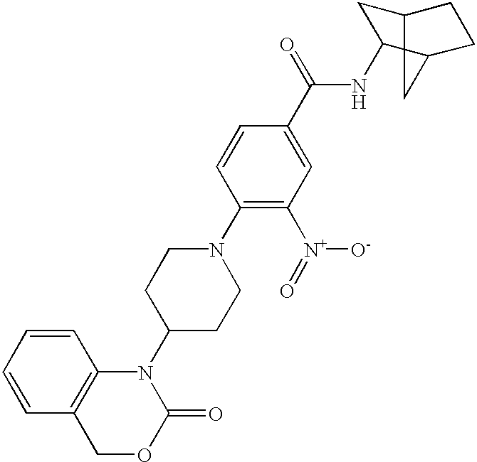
C1=CC2=C(C=C1)N(C1CCN(C3=C([N+](=O)[O-])C=C(C(=O)NC4CC5CCC4C5)C=C3)CC1)C(=O)OC2
